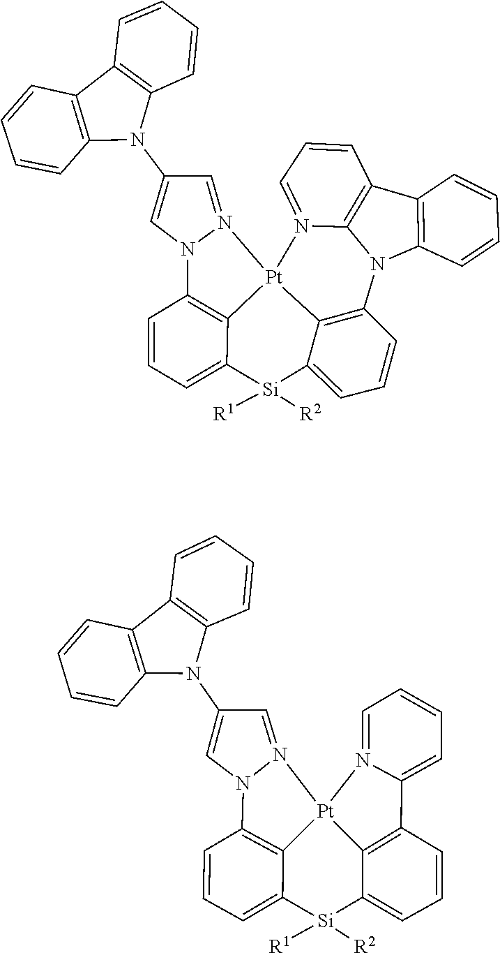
C1=CC=CC2=C1C1=C(N2C2=CN3C4=C5C(=CC=C4)[Si]([R1])([R2])C4=CC=CC6=C4[Pt]5(N3=C2)N2=CC=CC3=C2N6C2=C3C=CC=C2)C=CC=C1.C1=CC=CC2=C1C1=C(N2C2=CN3C4=C5[Pt]6(C7=C(C8=CC=CC=N68)C=CC=C7[Si]([R2])([R1])C5=CC=C4)N3=C2)C=CC=C1
